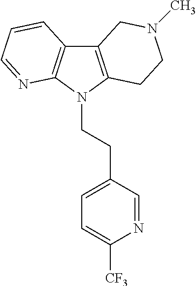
C12=C(N(CCC3=CC=C([CF3])N=C3)C3=C1C=CC=N3)CCN(C)C2
